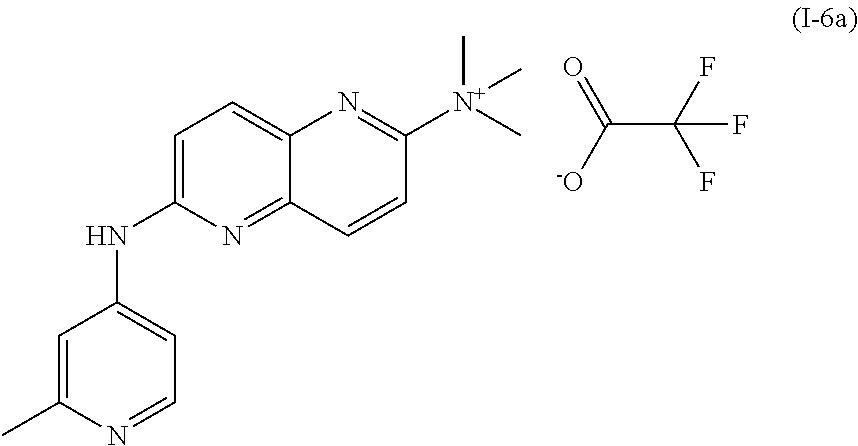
C1=C(C)N=CC=C1NC1=CC=C2C(=N1)C=CC([N+](C)(C)C)=N2.C(C([-O])=O)(F)(F)F
